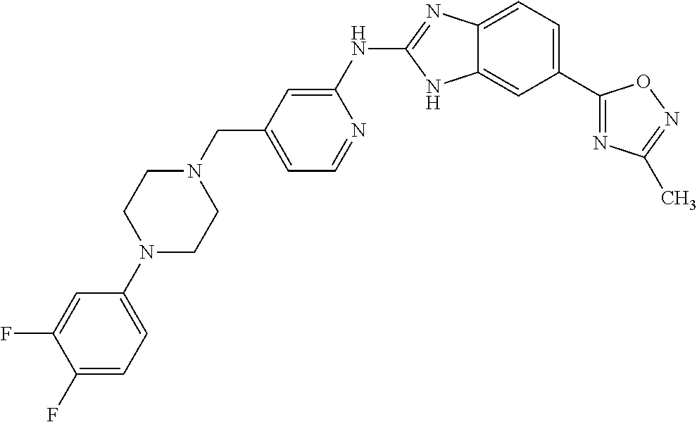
C12=CC=C(C3=NC(C)=NO3)C=C1NC(NC1=CC(CN3CCN(C4=CC=C(F)C(F)=C4)CC3)=CC=N1)=N2
